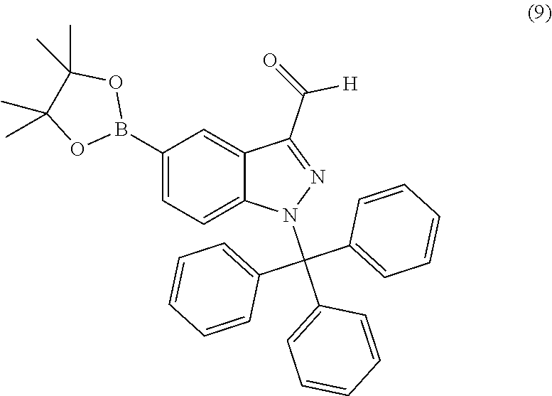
N1=C(C(=O)[H])C2=CC(B3OC(C)(C)C(C)(C)O3)=CC=C2N1C(C1=CC=CC=C1)(C1=CC=CC=C1)C1=CC=CC=C1
